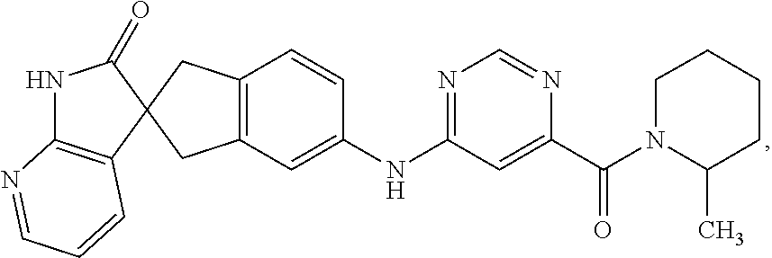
C1(=O)NC2=C(C=CC=N2)C12CC1=C(C2)C=CC(NC2=NC=NC(C(=O)N3C(C)CCCC3)=C2)=C1
